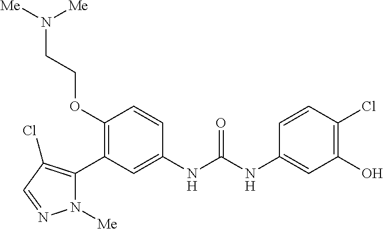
C1(OCCN([Me])[Me])=C(C2=C(Cl)C=NN2[Me])C=C(NC(=O)NC2=CC(O)=C(Cl)C=C2)C=C1
